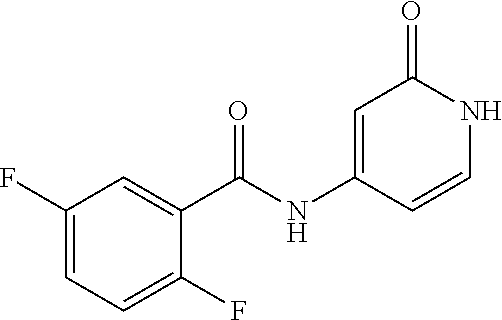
C1(F)=CC=C(F)C(C(NC2=CC(=O)NC=C2)=O)=C1
